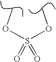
S(=O)(=O)(OC)OC
